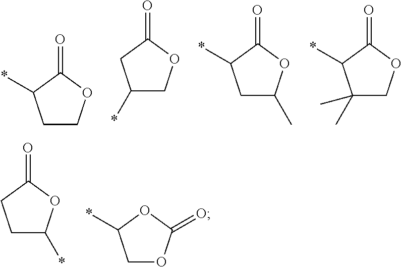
C1COC(=O)C1*.C1(*)COC(=O)C1.C1C(C)OC(=O)C1*.C1(C)(C)COC(=O)C1*.C1C(*)OC(=O)C1.C1OC(=O)OC1*
